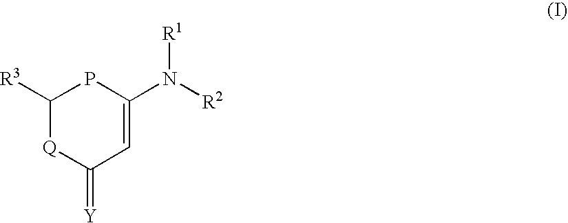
C1([R3])[Q]C(=[Y])C=C(N([R1])[R2])P1
